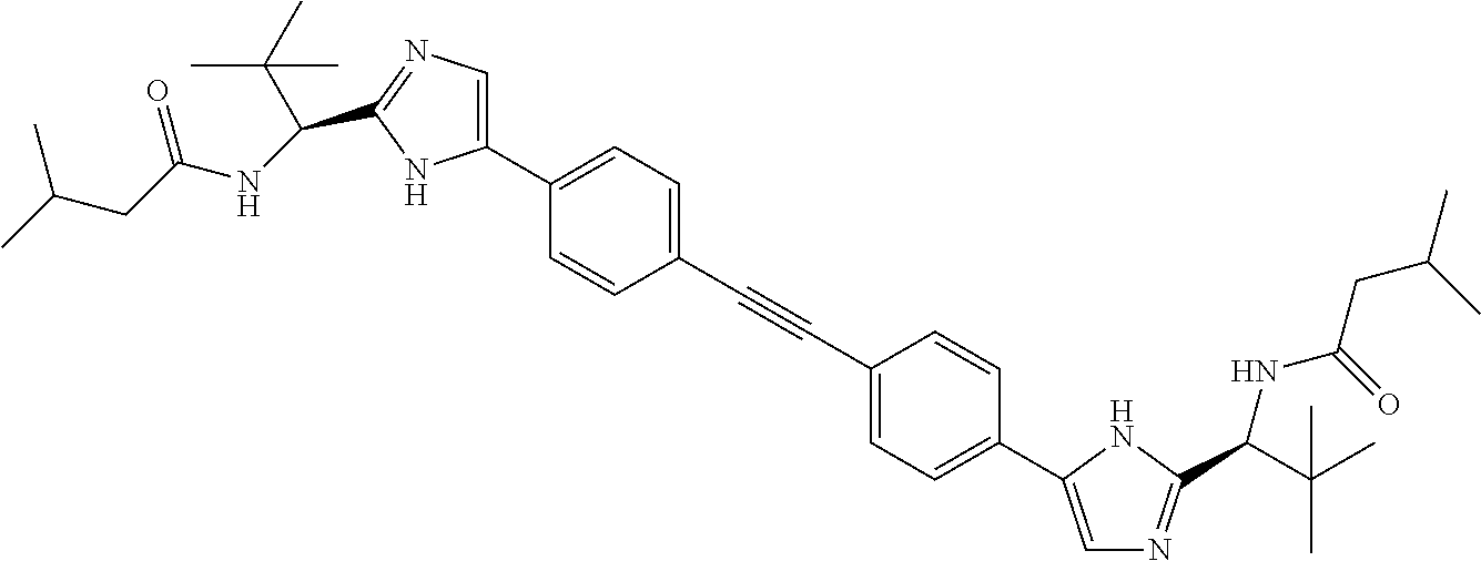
C1(C2=CC=C(C#CC3=CC=C(C4=CN=C(C(C(C)(C)C)NC(=O)CC(C)C)N4)C=C3)C=C2)=CN=C(C(NC(=O)CC(C)C)C(C)(C)C)N1
